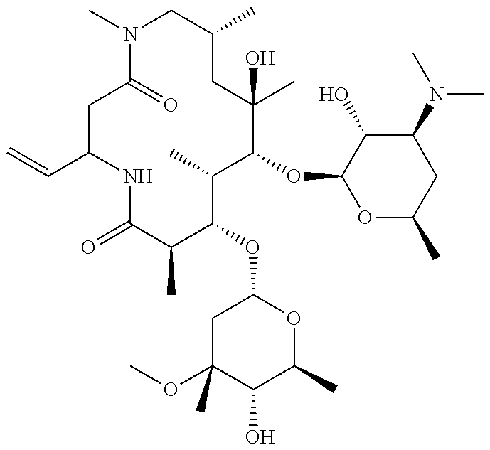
C=CC1NC(=O)C(C)C(OC2CC(OC)(C)C(O)C(C)O2)C(C)C(OC2OC(C)CC(N(C)C)C2O)C(C)(O)CC(C)CN(C)C(=O)C1
